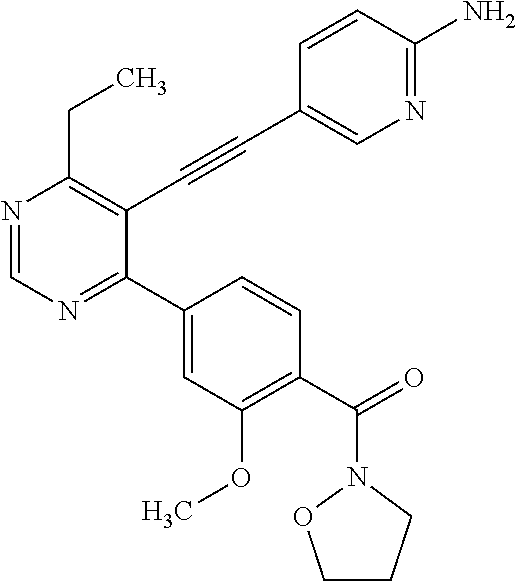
N1=CN=C(C2=CC(OC)=C(C(=O)N3OCCC3)C=C2)C(C#CC2=CN=C(N)C=C2)=C1CC
